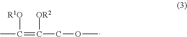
CC(=C(COC)[OR2])[R1O]
